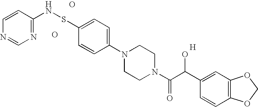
C1=CC(NSC2=CC=C(N3CCN(C(C(C4=CC5=C(C=C4)OCO5)O)=O)CC3)C=C2)=NC=N1.O.O.[H]
